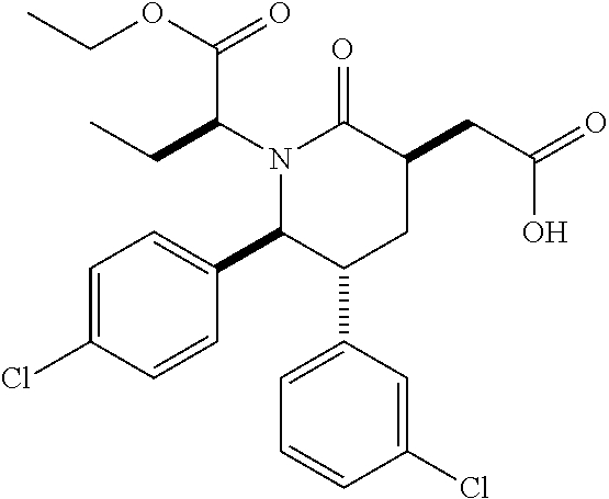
N1(C(CC)C(OCC)=O)C(C2=CC=C(Cl)C=C2)C(C2=CC=CC(Cl)=C2)CC(CC(=O)O)C1=O
